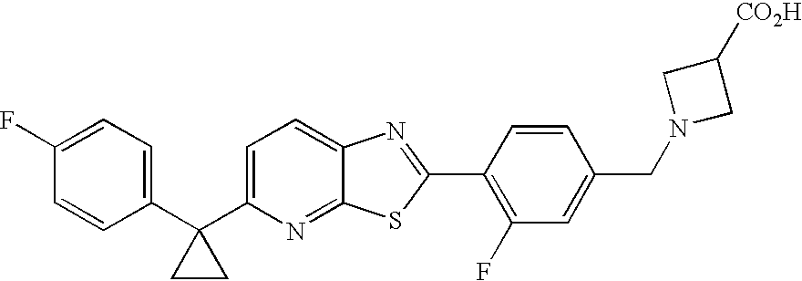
C1(F)=CC=C(C2(C3=CC=C4C(=N3)SC(C3=C(F)C=C(CN5CC([CO2H])C5)C=C3)=N4)CC2)C=C1
